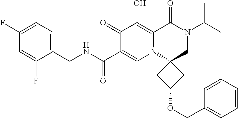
C1(CNC(=O)C2=CN3C(=C(O)C2=O)C(=O)N(C(C)C)CC32CC(OCC3=CC=CC=C3)C2)=CC=C(F)C=C1F
